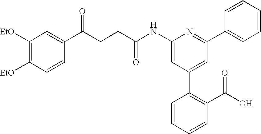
C1(NC(CCC(C2=CC([EtO])=C([EtO])C=C2)=O)=O)=CC(C2=C(C(O)=O)C=CC=C2)=CC(C2=CC=CC=C2)=N1
